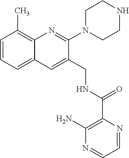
C1=CC=C2C(=C1C)N=C(N1CCNCC1)C(CNC(C1=C(N)N=CC=N1)=O)=C2
